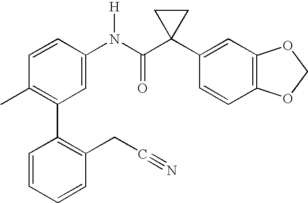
C1=CC(N(C(C2(C3=CC4=C(C=C3)OCO4)CC2)=O)[H])=CC(C2=C(CC#N)C=CC=C2)=C1C
